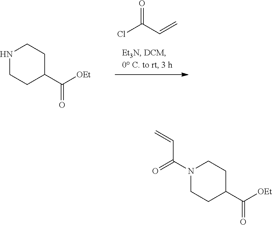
ClC(C=C)=O.N1CCC(C([OEt])=O)CC1.N1(C(=O)C=C)CCC(C([OEt])=O)CC1
